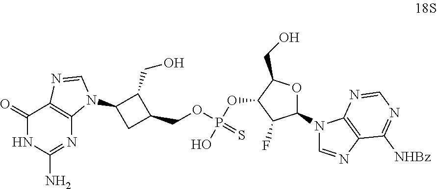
C1(N2C=NC3=C2N=CN=C3[NHBz])OC(CO)C(OP(O)(OCC2C(CO)C(N3C=NC4=C3N=C(N)NC4=O)C2)=S)C1F
